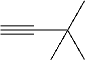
C(C(C)(C)C)#C
